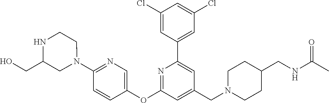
C1(Cl)=CC(C2=CC(CN3CCC(CNC(C)=O)CC3)=CC(OC3=CN=C(N4CCNC(CO)C4)C=C3)=N2)=CC(Cl)=C1
